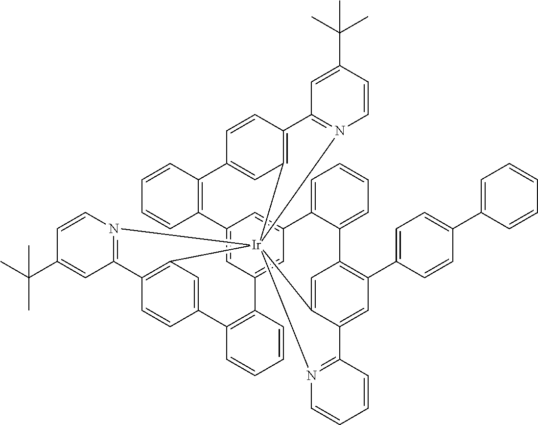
C12=CC3=CC(=C1)C1=CC=CC=C1C1=C(C4=CC=C(C5=CC=CC=C5)C=C4)C=C4C(=C1)[Ir]15(C6=C(C=CC(=C6)C6=C3C=CC=C6)C3=N1C=CC(C(C)(C)C)=C3)(C1=C(C=CC(=C1)C1=C2C=CC=C1)C1=N5C=CC(C(C)(C)C)=C1)N1=C4C=CC=C1
